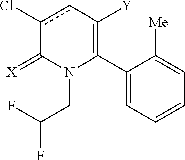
C1(C2=C([Y])cc(Cl)C(=[X])N2CC(F)F)=CC=CC=C1[Me]
